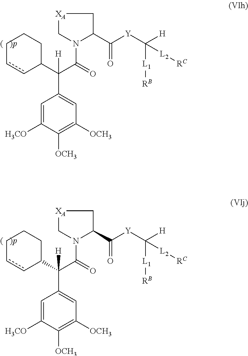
C1=C([H3CO])C([OCH3])=C([OCH3])C=C1C(C(N1C(C(=O)[Y]C([H])([L1][RB])[L2][RC])C[XA]C1)=O)(C1CCCcc1)[H].C1=C([H3CO])C([OCH3])=C([OCH3])C=C1C(C(N1C(C(=O)[Y]C([H])([L1][RB])[L2][RC])C[XA]C1)=O)(C1CCCcc1)[H]
